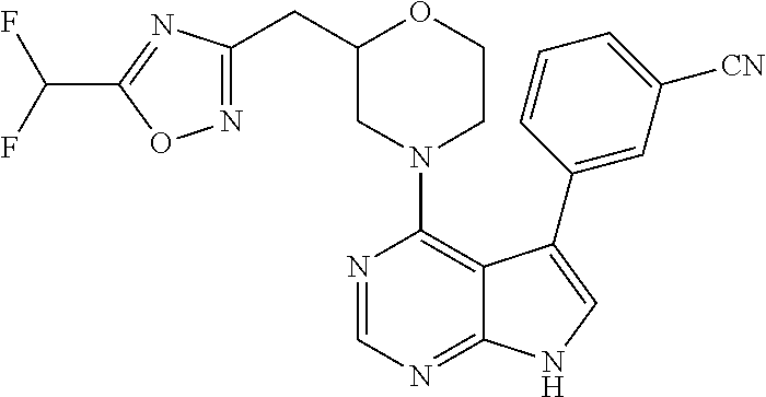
C12=NC=NC(N3CCOC(CC4=NOC(C(F)F)=N4)C3)=C1C(C1=CC([CN])=CC=C1)=CN2
